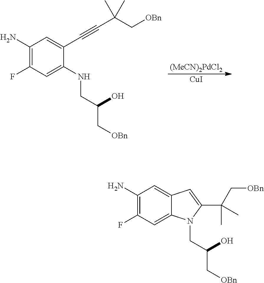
[(MeCN)2PdCl2].[CuI].C1(N)=C(F)C=C(NCC(O)C[OBn])C(C#CC(C[OBn])(C)C)=C1.C1(N)=C(F)C=C2C(=C1)C=C(C(C[OBn])(C)C)N2CC(O)C[OBn]
